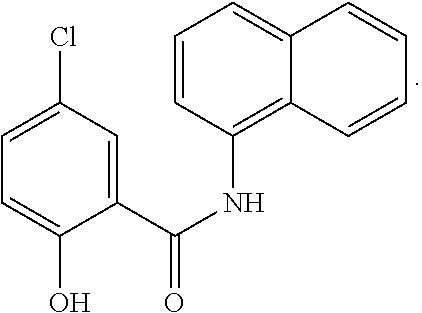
C1(C(NC2=C3C(=CC=C2)C=CC=C3)=O)=CC(Cl)=CC=C1O
